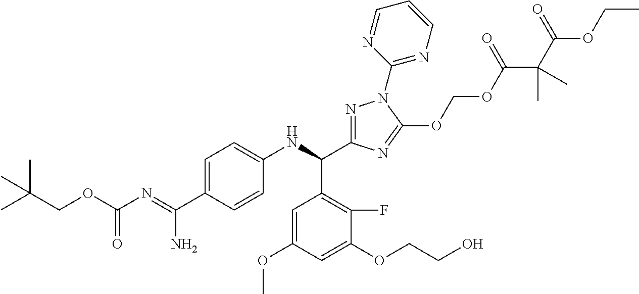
C(COC(N=C(C1=CC=C(NC(C2=NN(C3=NC=CC=N3)C(OCOC(C(C(OCC)=O)(C)C)=O)=N2)C2=C(F)C(OCCO)=CC(OC)=C2)C=C1)N)=O)(C)(C)C
